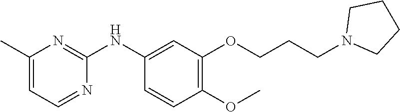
C1(C)=CC=NC(NC2=CC(OCCCN3CCCC3)=C(OC)C=C2)=N1
